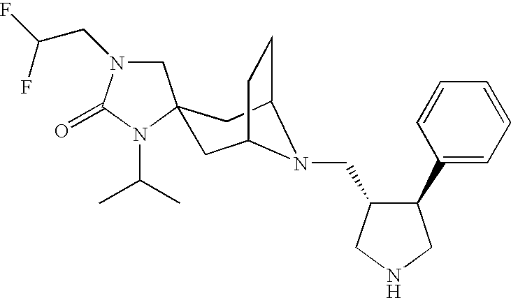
C1N(CC(F)F)C(=O)N(C(C)C)C12CC1CCC(C2)N1CC1C(C2=CC=CC=C2)CNC1
